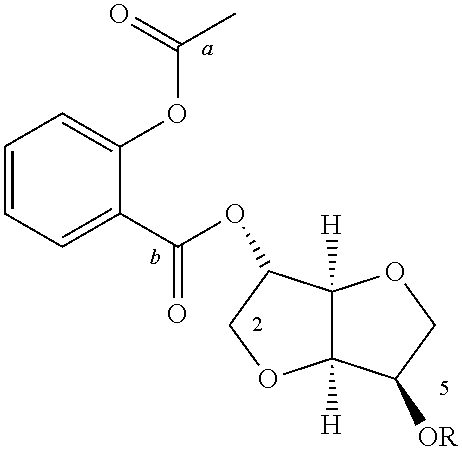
C1=CC=C(C(=O)OC2C3([H])C([H])(OC2)C([OR])CO3)C(OC(C)=O)=C1
